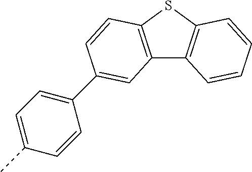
C12=C(SC3=C1C=CC=C3)C=CC(C1=CC=C(C)C=C1)=C2
